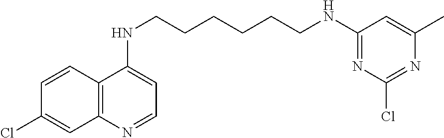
C1=CC2=C(C=C1Cl)N=CC=C2NCCCCCCNC1=NC(Cl)=NC(C)=C1
